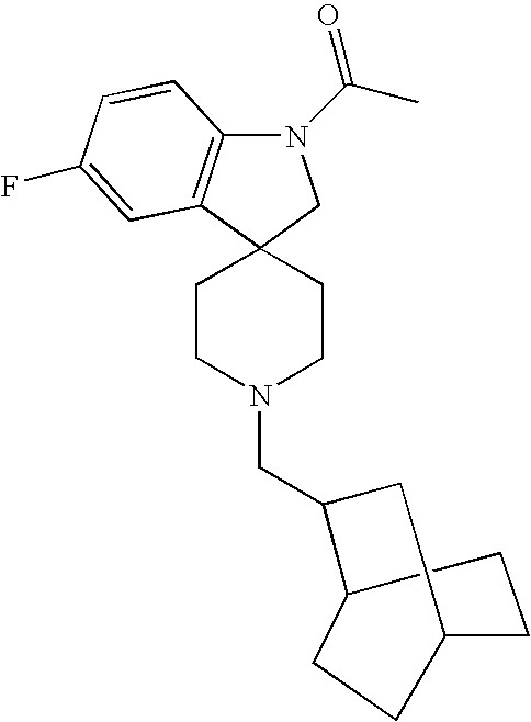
N1(C(C)=O)C2=C(C3(C1)CCN(CC1CC4CCC1CC4)CC3)C=C(F)C=C2
